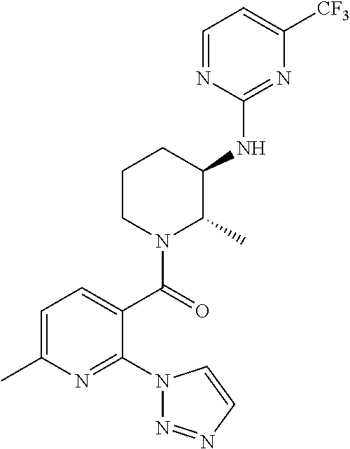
C1=C(C)N=C(N2N=NC=C2)C(C(=O)N2C(C)C(NC3=NC([CF3])=CC=N3)CCC2)=C1
